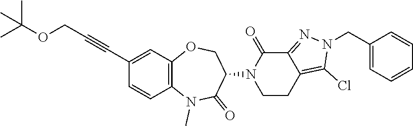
C12=C(C=C(C#CCOC(C)(C)C)C=C1)OCC(N1CCC3=C(Cl)N(CC4=CC=CC=C4)N=C3C1=O)C(=O)N2C
